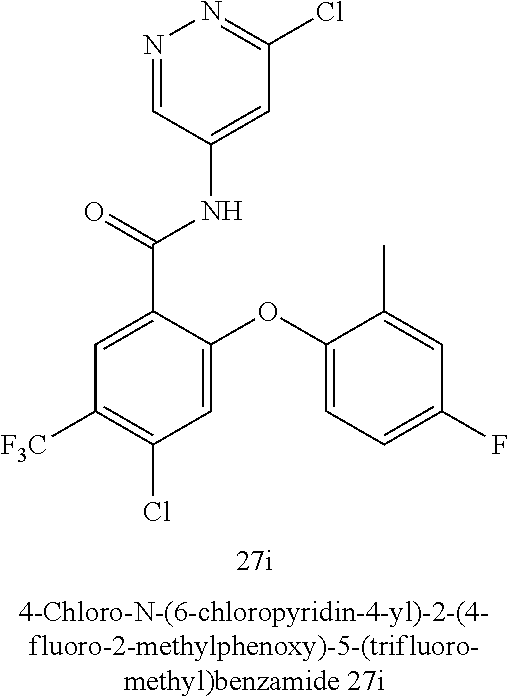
N1=CC(NC(C2=CC([F3C])=C(Cl)C=C2OC2=CC=C(F)C=C2C)=O)=CC(Cl)=N1
